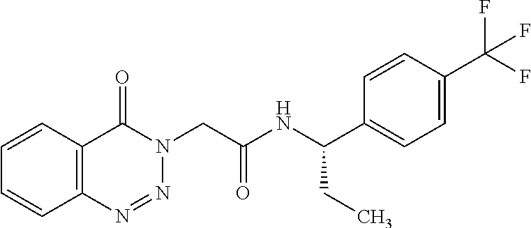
C1=CC2=C(C=C1)N=NN(CC(=O)NC(C1=CC=C(C(F)(F)F)C=C1)CC)C2=O
